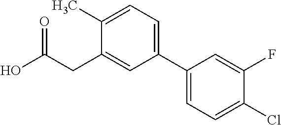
O=C(CC1=CC(C2=CC=C(Cl)C(F)=C2)=CC=C1C)O
